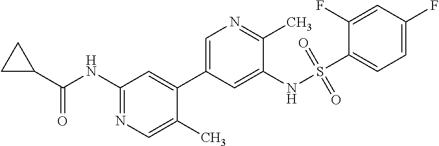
C1(NC(C2CC2)=O)=NC=C(C)C(C2=CN=C(C)C(NS(C3=CC=C(F)C=C3F)(=O)=O)=C2)=C1
